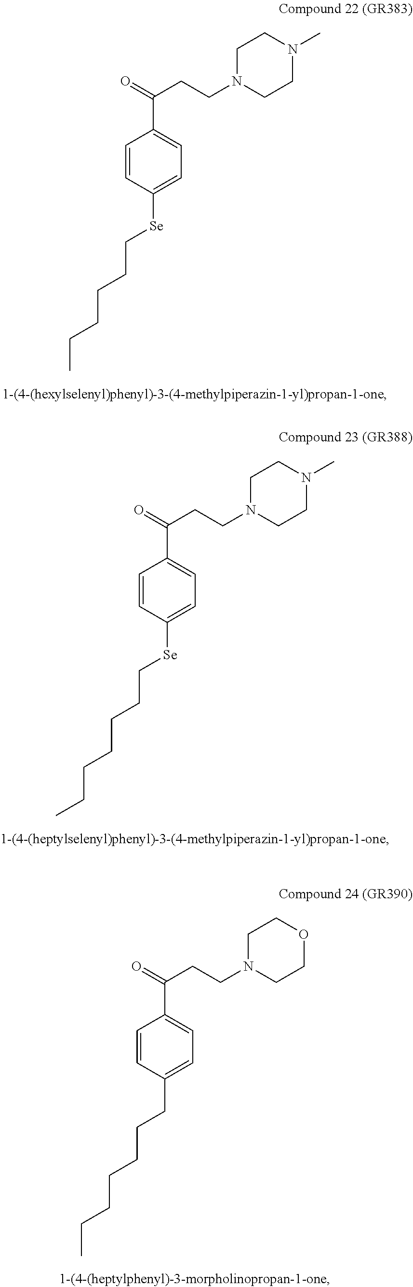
C1=CC([Se]CCCCCC)=CC=C1C(=O)CCN1CCN(C)CC1.C1=CC([Se]CCCCCCC)=CC=C1C(=O)CCN1CCN(C)CC1.C1=CC(CCCCCCC)=CC=C1C(=O)CCN1CCOCC1
